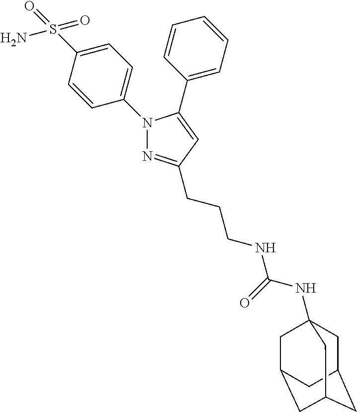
C1=C(N2N=C(CCCNC(NC34CC5CC(CC(C3)C5)C4)=O)C=C2C2=CC=CC=C2)C=CC(S(N)(=O)=O)=C1
